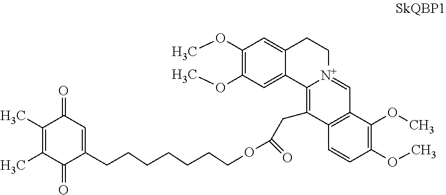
C1(C)=C(C)C(=O)C(CCCCCCCOC(CC2=C3C4=CC(OC)=C(OC)C=C4CC[N+]3=CC3=C2C=CC(OC)=C3OC)=O)=CC1=O
